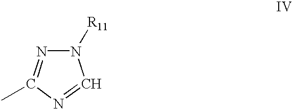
N1([R11])N=C(C)N=C1
